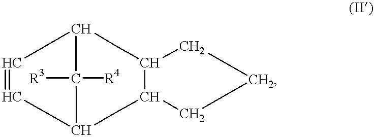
C1=CC2C([R3])([R4])C1CC1C(C2)CCC1
